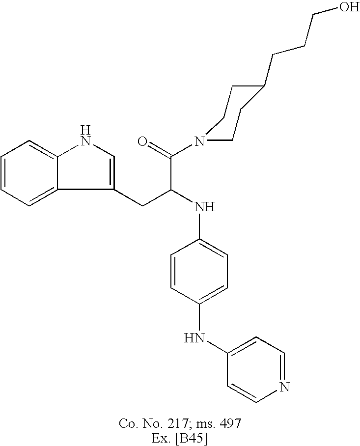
C1=CC=C2C(=C1)NC=C2CC(NC1=CC=C(NC2=CC=NC=C2)C=C1)C(=O)N1CCC(CCCO)CC1
